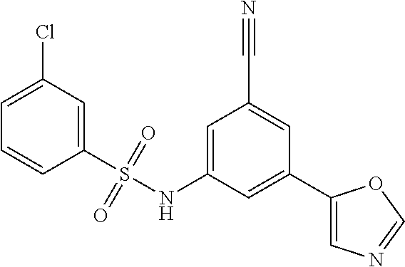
C1=C(Cl)C=C(S(NC2=CC(C#N)=CC(C3=CN=CO3)=C2)(=O)=O)C=C1
